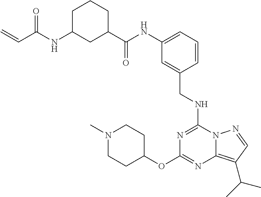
C1(OC2=NC3=C(C(C)C)C=NN3C(NCC3=CC(NC(C4CCCC(NC(C=C)=O)C4)=O)=CC=C3)=N2)CCN(C)CC1
